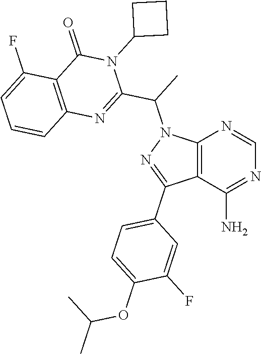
C12=C(C(N)=NC=N1)C(C1=CC=C(OC(C)C)C(F)=C1)=NN2C(C)C1=NC2=C(C(=O)N1C1CCC1)C(F)=CC=C2
